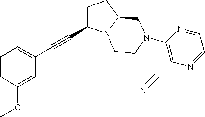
C1=CC(OC)=CC(C#CC2CCC3N2CCN(C2=C(C#N)N=CC=N2)C3)=C1
